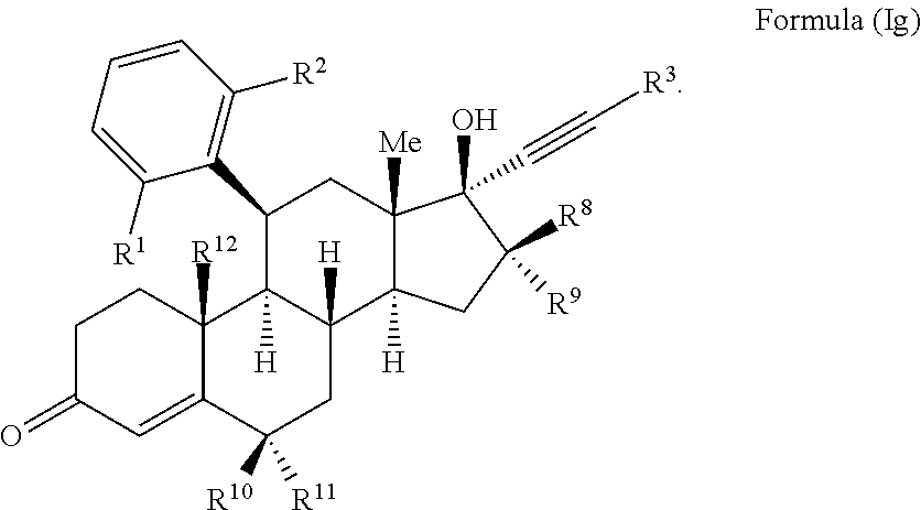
C1C(=O)C=C2C([R12])(C1)C1([H])C([H])(CC2([R10])[R11])C2([H])C([Me])(CC1C1=C([R2])C=CC=C1[R1])C(O)(C#C[R3])C([R8])([R9])C2
